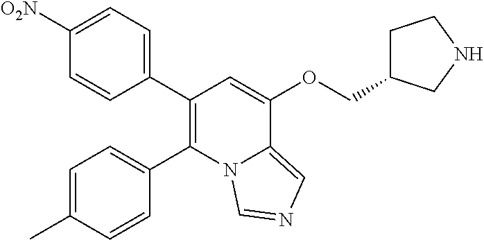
C1=C(C)C=CC(C2=C(C3=CC=C([O2N])C=C3)C=C(OCC3CCNC3)C3=CN=CN23)=C1
